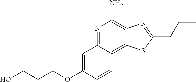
OCCCOC1=CC2=NC(N)=C3C(=C2C=C1)SC(CCC)=N3
